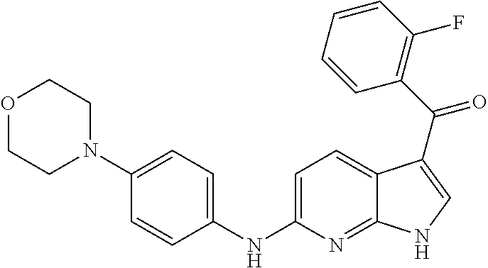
C1=C(NC2=CC=C(N3CCOCC3)C=C2)N=C2C(=C1)C(C(C1=C(F)C=CC=C1)=O)=CN2
